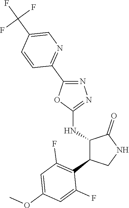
C1(NC2C(C3=C(F)C=C(OC)C=C3F)CNC2=O)=NN=C(C2=NC=C(C(F)(F)F)C=C2)O1
